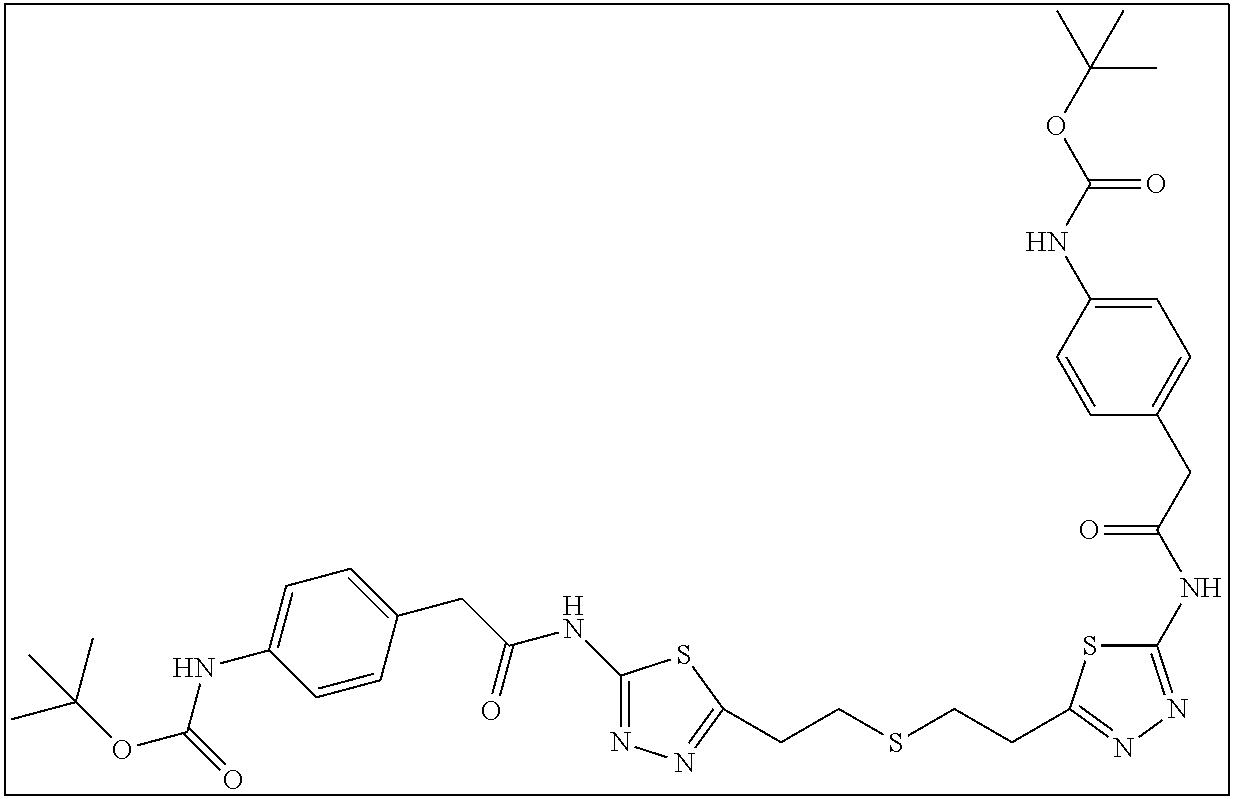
C1(NC(CC2=CC=C(NC(OC(C)(C)C)=O)C=C2)=O)=NN=C(CCSCCC2=NN=C(NC(CC3=CC=C(NC(OC(C)(C)C)=O)C=C3)=O)S2)S1
